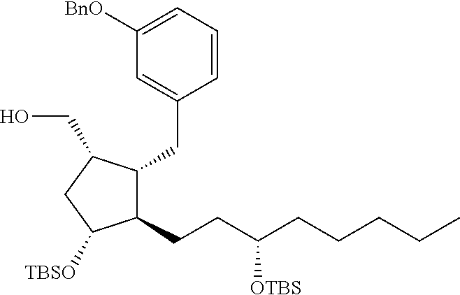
C1=C([BnO])C=C(CC2C(CCC(CCCCC)[OTBS])C([TBSO])CC2CO)C=C1
